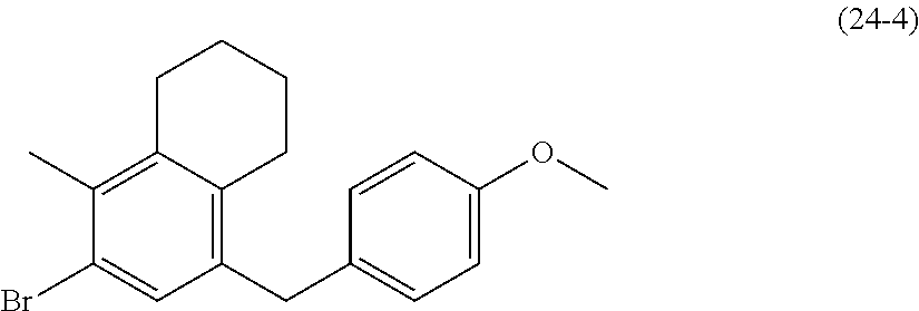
BrC1=CC(CC2=CC=C(OC)C=C2)=C2C(=C1C)CCCC2
